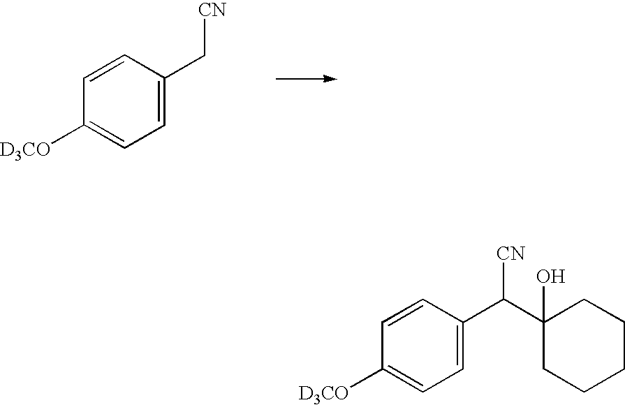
C1=C(C[CN])C=CC([D3CO])=C1.C1=C(C([CN])C2(O)CCCCC2)C=CC([D3CO])=C1
